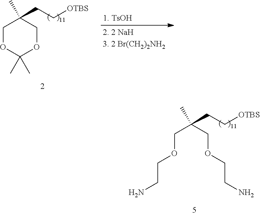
C(OCCN)C(COCCN)(C)CC[OTBS].C1OC(C)(C)OCC1(C)CC[OTBS]
